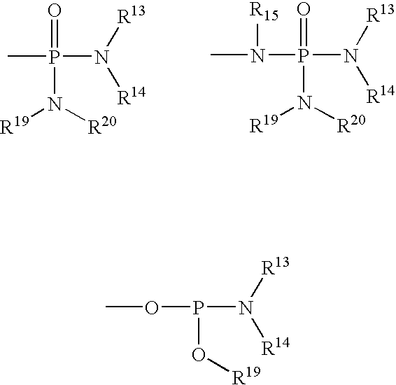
CP(N([R13])[R14])(=O)N([R19])[R20].N(P(N([R13])[R14])(=O)N([R20])[R19])(C)[R15].O(P(N([R13])[R14])O[R19])C
